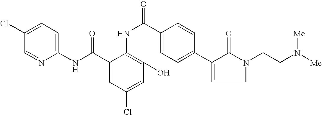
C1(Cl)=CC=C(NC(C2=CC(Cl)=CC(O)=C2NC(=O)C2=CC=C(C3=CCN(CCN([Me])[Me])C3=O)C=C2)=O)N=C1
